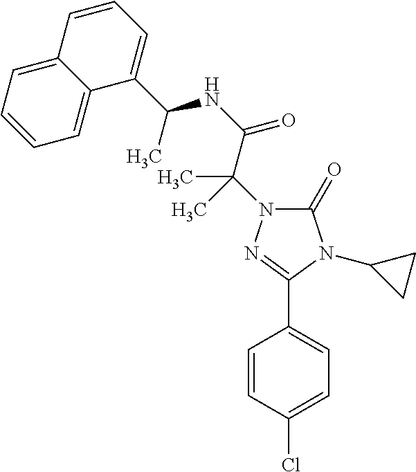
C1=CC(Cl)=CC=C1C1=NN(C(C(=O)NC(C2=CC=CC3=CC=CC=C23)C)(C)C)C(=O)N1C1CC1
